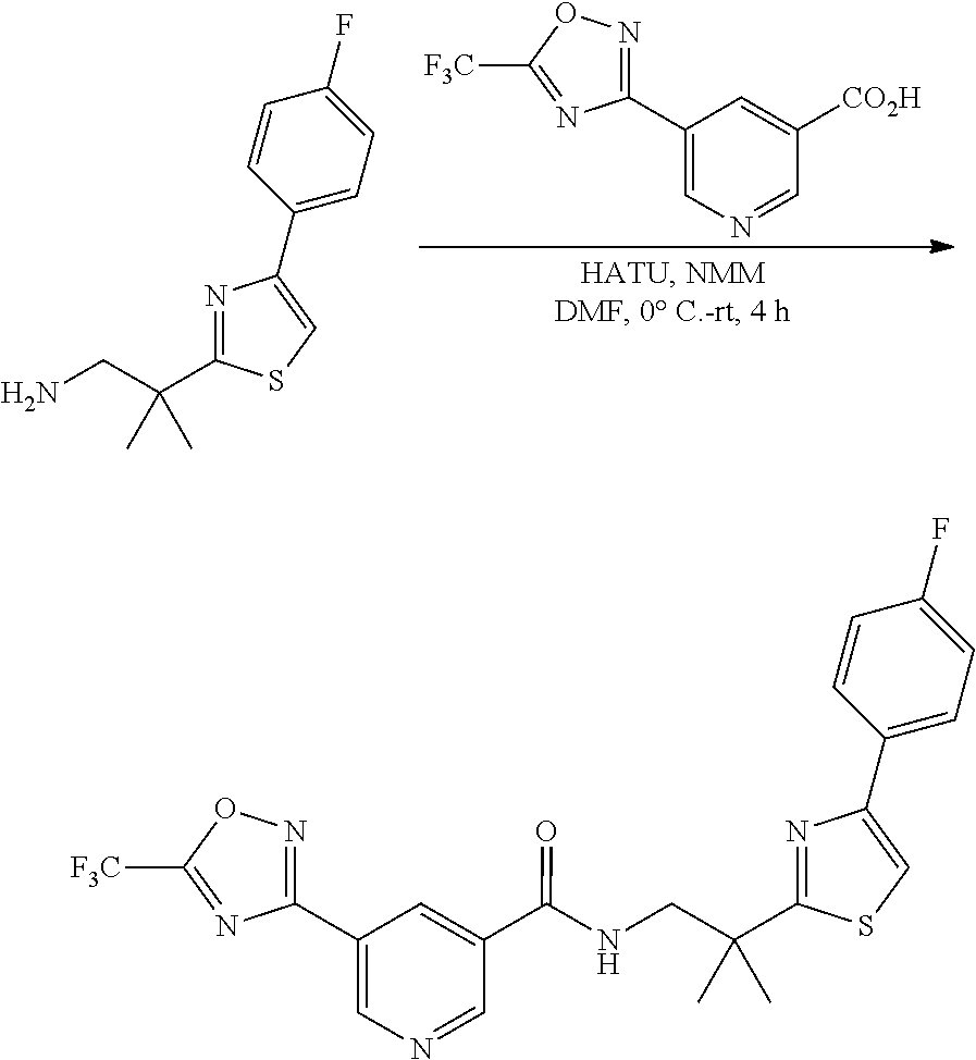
C1(C2=NOC([F3C])=N2)=CN=CC([CO2H])=C1.C1(C2=CSC(C(CN)(C)C)=N2)=CC=C(F)C=C1.C1(C2=CSC(C(CNC(C3=CC(C4=NOC([F3C])=N4)=CN=C3)=O)(C)C)=N2)=CC=C(F)C=C1
